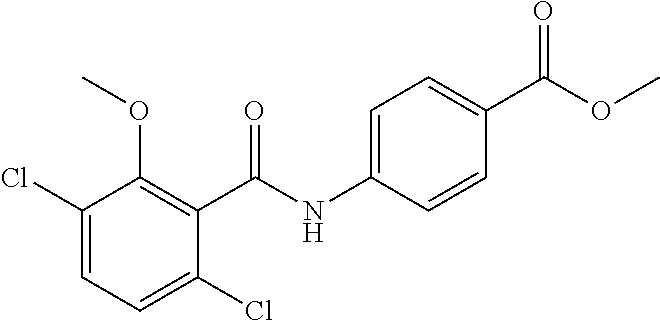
C1(Cl)=CC=C(Cl)C(C(NC2=CC=C(C(OC)=O)C=C2)=O)=C1OC
